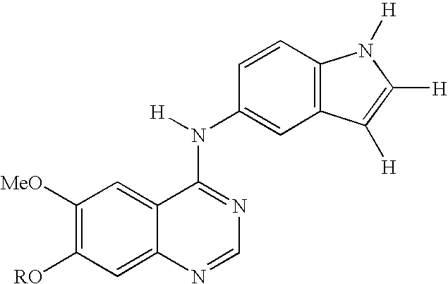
C1([MeO])=C([RO])C=C2C(=C1)C(N([H])C1=CC3=C(C=C1)N([H])C([H])=C3[H])=NC=N2
